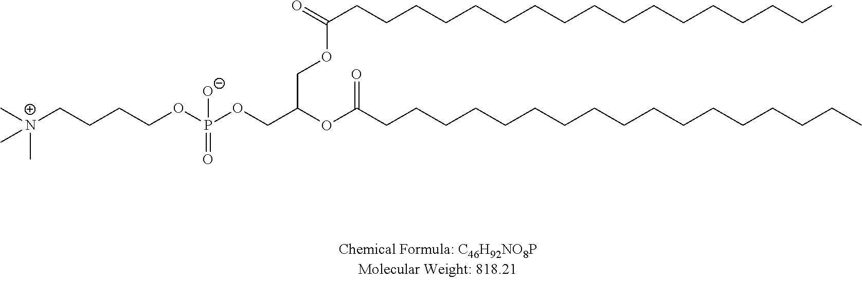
C(OCC(COP(OCCCC[N+](C)(C)C)([O-])=O)OC(CCCCCCCCCCCCCCCCC)=O)(=O)CCCCCCCCCCCCCCCCC
